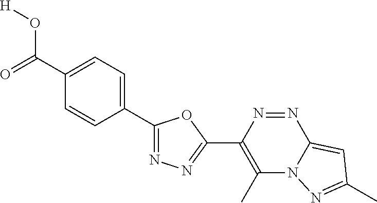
O=C(C1=CC=C(C2=NN=C(C3=C(C)N4C(=CC(C)=N4)N=N3)O2)C=C1)O[H]
